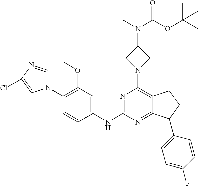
N1(C2=C(OC)C=C(NC3=NC(N4CC(N(C)C(OC(C)(C)C)=O)C4)=C4C(=N3)C(C3=CC=C(F)C=C3)CC4)C=C2)C=NC(Cl)=C1
